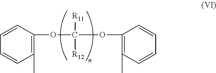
[R11]C(OC1=C(C)C=CC=C1)(OC1=C(C)C=CC=C1)[R12]
